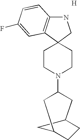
N1C2=C(C3(C1)CCN(C1CC4CCC(C1)C4)CC3)C=C(F)C=C2.[H]
